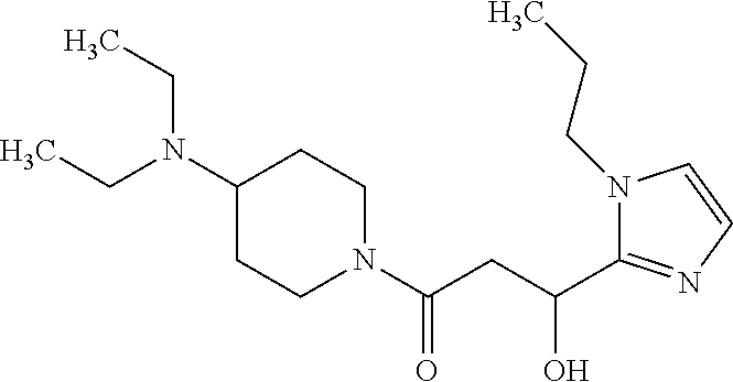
C1(N(CC)CC)CCN(C(CC(C2=NC=CN2CCC)O)=O)CC1
